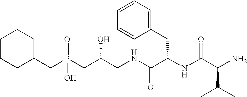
C1CCC(CP(CC(CNC(C(NC(C(N)C(C)C)=O)CC2=CC=CC=C2)=O)O)(O)=O)CC1
